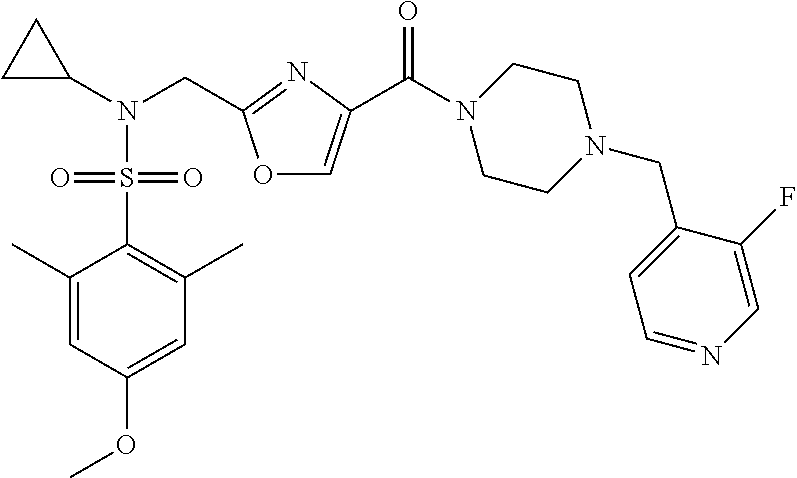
C1(C)=CC(OC)=CC(C)=C1S(N(C1CC1)CC1=NC(C(N2CCN(CC3=CC=NC=C3F)CC2)=O)=CO1)(=O)=O
